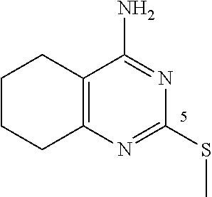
C12=C(CCCC1)N=C(SC)N=C2N
